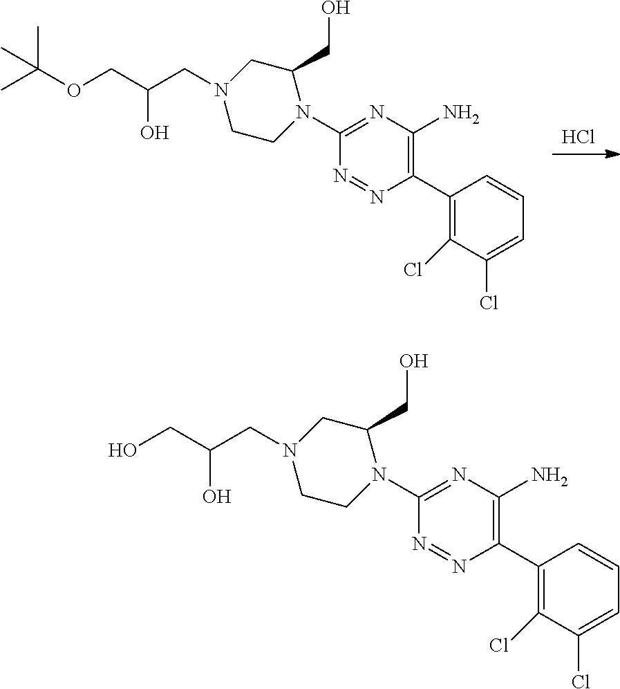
Cl.N1=NC(C2=C(Cl)C(Cl)=CC=C2)=C(N)N=C1N1C(CO)CN(CC(COC(C)(C)C)O)CC1.N1=NC(C2=C(Cl)C(Cl)=CC=C2)=C(N)N=C1N1C(CO)CN(CC(CO)O)CC1
